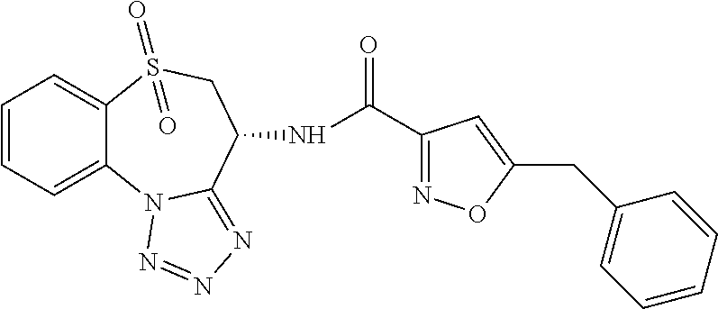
C1=CC=C2C(=C1)S(=O)(=O)CC(NC(C1=NOC(CC3=CC=CC=C3)=C1)=O)C1=NN=NN21
